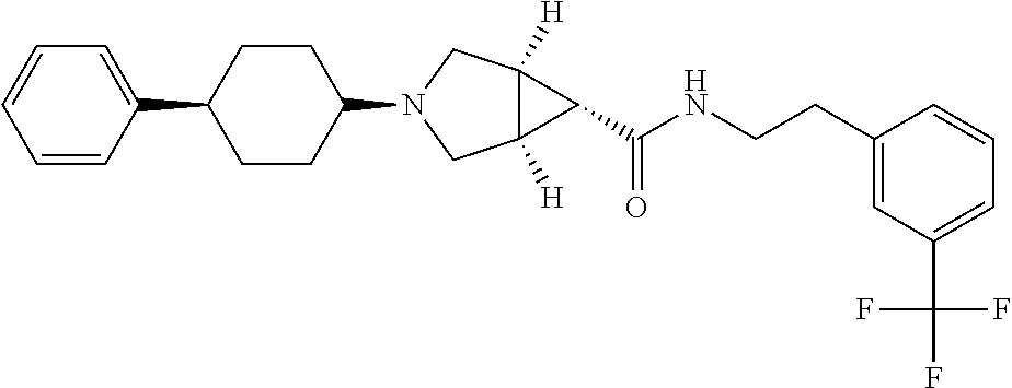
C12([H])C([H])(CN(C3CCC(C4=CC=CC=C4)CC3)C1)C2C(NCCC1=CC(C(F)(F)F)=CC=C1)=O
